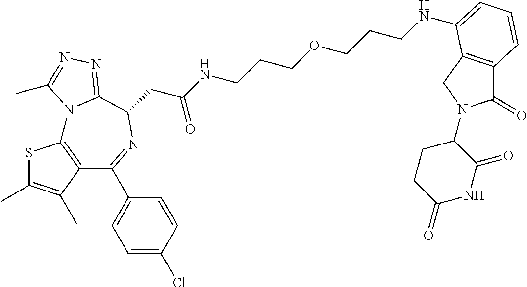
S1C(C)=C(C)C2=C1N1C(=NN=C1C)C(CC(NCCCOCCCNC1=CC=CC3=C1CN(C1CCC(=O)NC1=O)C3=O)=O)N=C2C1=CC=C(Cl)C=C1
